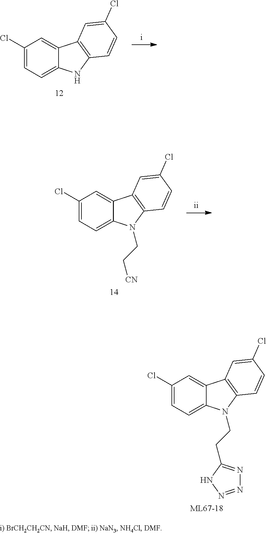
C1(Cl)=CC=C2C(=C1)C1=C(N2)C=CC(Cl)=C1.C1(Cl)=CC=C2C(=C1)C1=C(N2CC[CN])C=CC(Cl)=C1.C1(Cl)=CC=C2C(=C1)C1=C(N2CCC2=NN=NN2)C=CC(Cl)=C1
